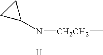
N(C1CC1)([H])[CH2CH2]C
